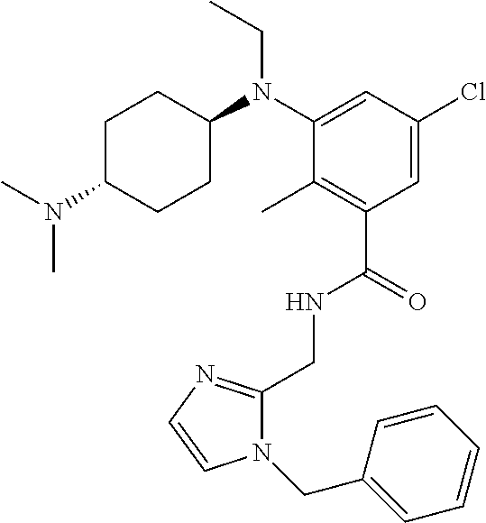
C1(CNC(C2=C(C)C(N(CC)C3CCC(N(C)C)CC3)=CC(Cl)=C2)=O)=NC=CN1CC1=CC=CC=C1
